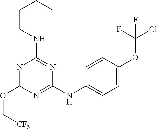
N1=C(NC2=CC=C(OC(Cl)(F)F)C=C2)N=C(NCCCC)N=C1OC[CF3]
